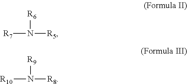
[R7]N([R5])[R6].[R10]N([R8])[R9]
